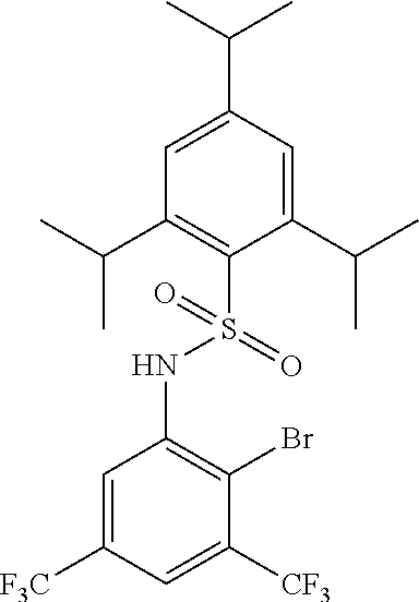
C1=C(C(C)C)C=C(C(C)C)C(S(=O)(NC2=C(Br)C([CF3])=CC([F3C])=C2)=O)=C1C(C)C
